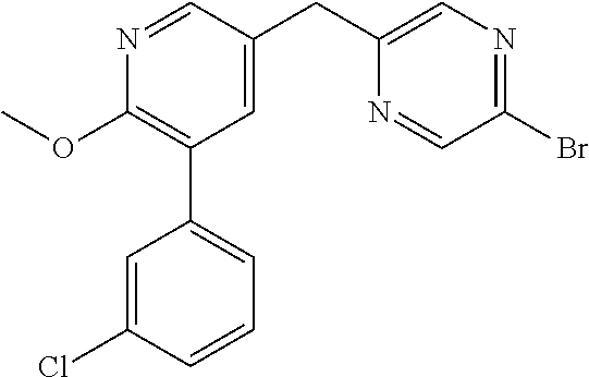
N1=CC(CC2=CN=C(Br)C=N2)=CC(C2=CC=CC(Cl)=C2)=C1OC
